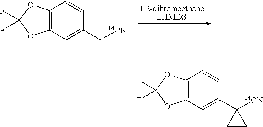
C12=C(C=C(C[14CN])C=C1)OC(F)(F)O2.C12=C(C=C(C3([14CN])CC3)C=C1)OC(F)(F)O2
